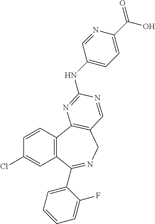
C1=CC2=C(C=C1Cl)C(C1=CC=CC=C1F)=NCC1=C2N=C(NC2=CC=C(C(=O)O)N=C2)N=C1
